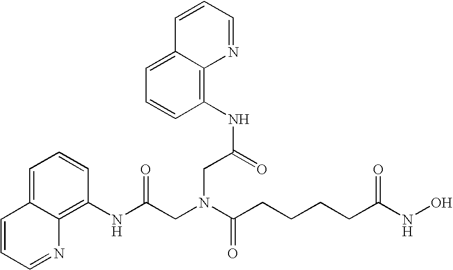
N(C(=O)CN(CC(NC1=C2C(=CC=C1)C=CC=N2)=O)C(=O)CCCCC(NO)=O)C1=C2C(=CC=C1)C=CC=N2
